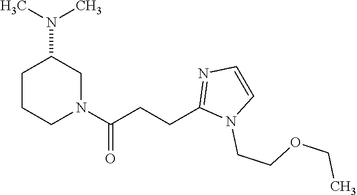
N1(C(CCC2=NC=CN2CCOCC)=O)CC(N(C)C)CCC1
